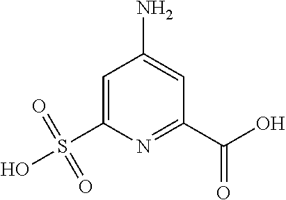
C1(C(O)=O)=NC(S(O)(=O)=O)=CC(N)=C1
